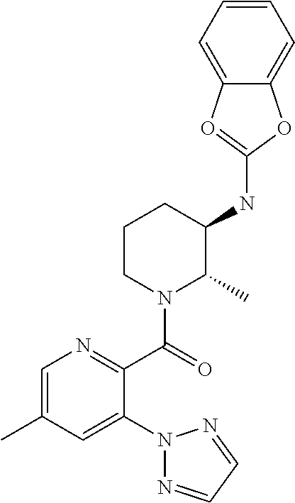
C1=C(C)C=C(N2N=CC=N2)C(C(=O)N2C(C)C(NC3=OC4=CC=CC=C4O3)CCC2)=N1
